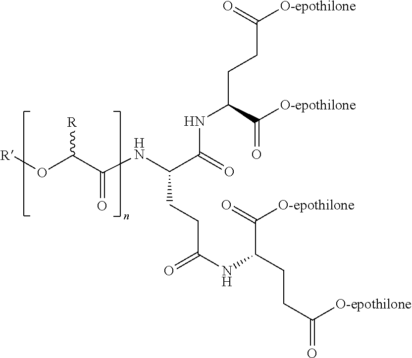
[R]OC(C(NC(C(=O)NC(C([O-epothilone])=O)CCC([O-epothilone])=O)CCC(NC(C([O-epothilone])=O)CCC([O-epothilone])=O)=O)=O)[R]
